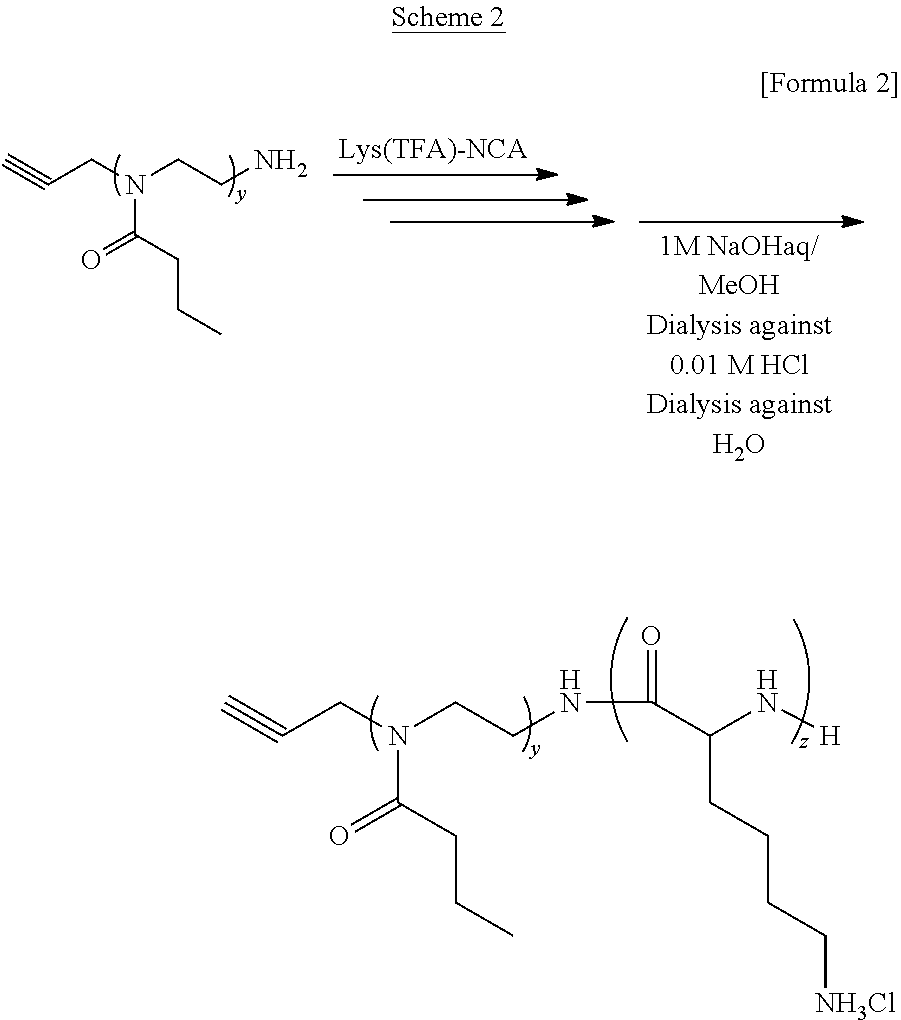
C#CCN(CCN)C(CCC)=O.C#CCN(CCNC(C(N[H])CCCC[NH3Cl])=O)C(CCC)=O
